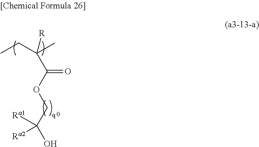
C(C(OCC(O)([Ra1])[Ra2])=O)(CC)(C)[R]
